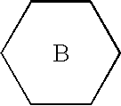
B.C1CCCCC1
